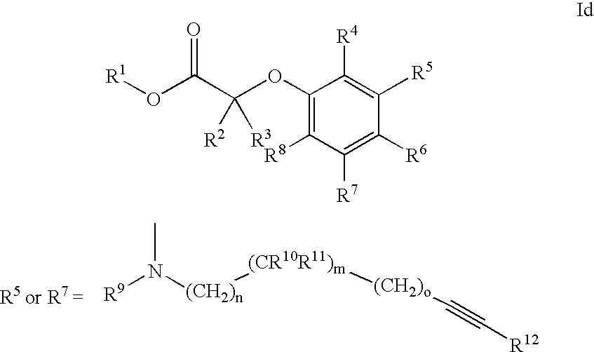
N([(CH2)n][(CR10R11)m][(CH2)o]C#C[R12])([R9])C.C1(OC(C(O[R1])=O)([R2])[R3])=C([R8])C([R7])=C([R6])C([R5])=C1[R4]
